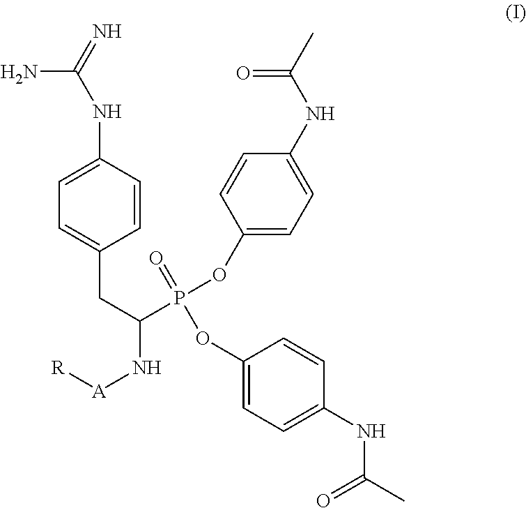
NC(=N)NC1=CC=C(CC(N[A][R])P(OC2=CC=C(NC(C)=O)C=C2)(=O)OC2=CC=C(NC(C)=O)C=C2)C=C1
